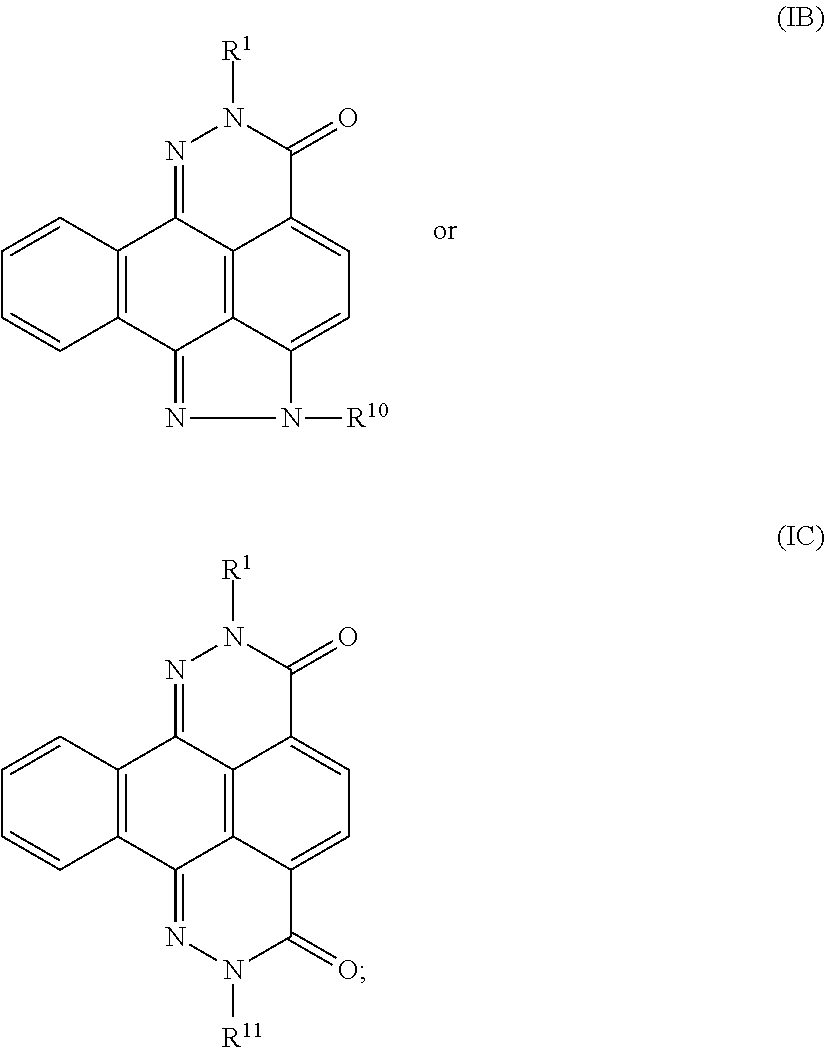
C1=CC2=C(C=C1)C1=NN([R10])C3=CC=C4C(=C13)C2=NN([R1])C4=O.C1=CC2=C(C=C1)C1=NN([R11])C(=O)C3=CC=C4C(=C13)C2=NN([R1])C4=O
